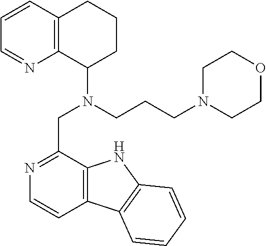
C1=CC2=C(N=C1)C(N(CCCN1CCOCC1)CC1=NC=CC3=C1NC1=C3C=CC=C1)CCC2
